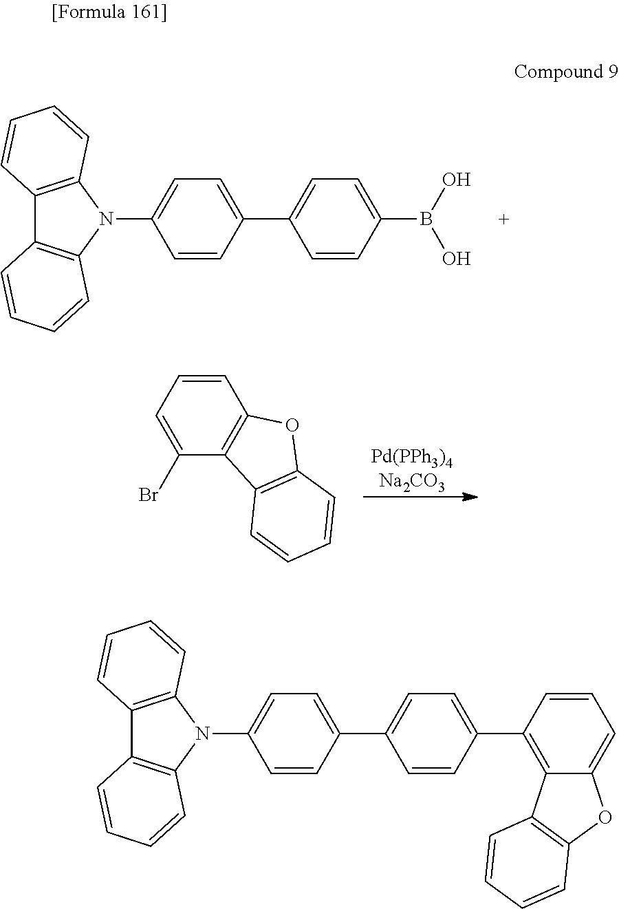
C1=CC(C2=C3C(=CC=C2)OC2=C3C=CC=C2)=CC=C1C1=CC=C(N2C3=C(C4=C2C=CC=C4)C=CC=C3)C=C1.C1=C(N2C3=C(C4=C2C=CC=C4)C=CC=C3)C=CC(C2=CC=C(B(O)O)C=C2)=C1.C1(Br)=CC=CC2=C1C1=C(O2)C=CC=C1
